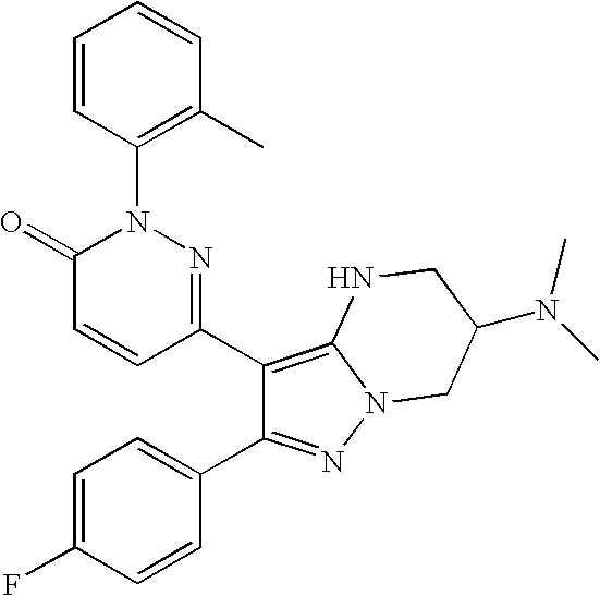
C1(C2=C3N(N=C2C2=CC=C(F)C=C2)CC(N(C)C)CN3)=NN(C2=C(C)C=CC=C2)C(=O)C=C1
